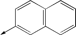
C12=C(C=CC(->C)=C1)C=CC=C2
